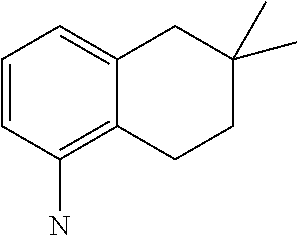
C1=CC(N)=C2C(=C1)CC(C)(C)CC2
